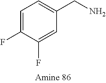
C1(F)=CC(CN)=CC=C1F
